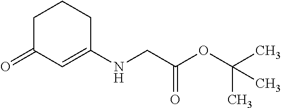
C1(NCC(OC(C)(C)C)=O)=CC(=O)CCC1
